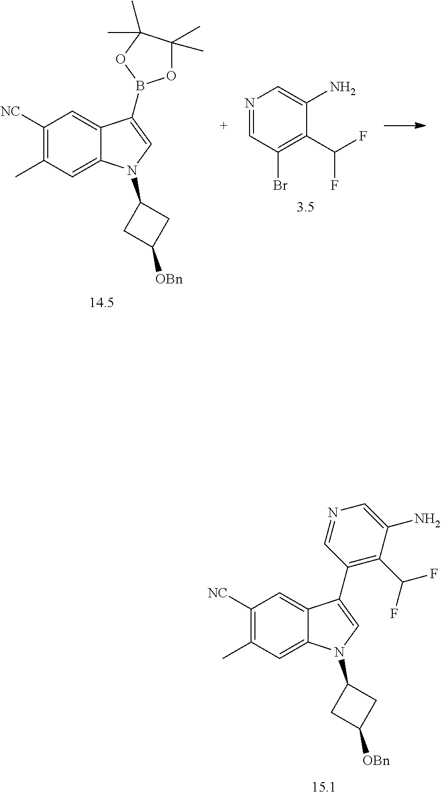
C1([NC])=C(C)C=C2C(=C1)C(B1OC(C)(C)C(C)(C)O1)=CN2C1CC([OBn])C1.N1=CC(Br)=C(C(F)F)C(N)=C1.C1([NC])=C(C)C=C2C(=C1)C(C1=C(C(F)F)C(N)=CN=C1)=CN2C1CC([OBn])C1
